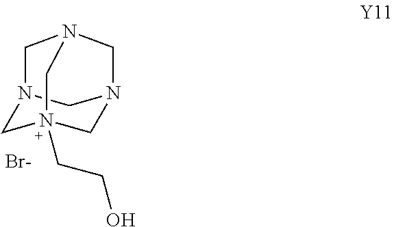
N12CN3(CCO)CN(C1)CN(C2)C3.[Br-]
